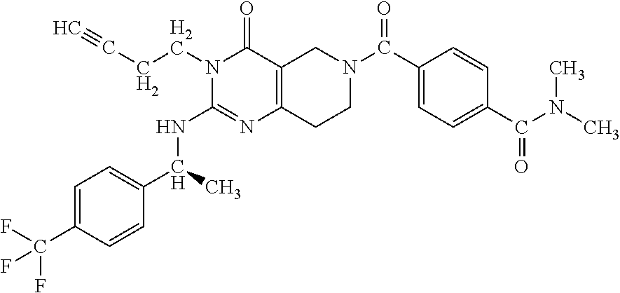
C1=C(C(F)(F)F)C=CC(C(C)NC2=NC3=C(C(=O)N2CCC#C)CN(C(=O)C2=CC=C(C(N(C)C)=O)C=C2)CC3)=C1
